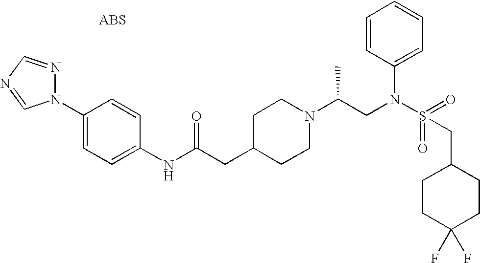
C1(N2N=CN=C2)=CC=C(NC(CC2CCN(C(CN(S(=O)(=O)CC3CCC(F)(F)CC3)C3=CC=CC=C3)C)CC2)=O)C=C1
